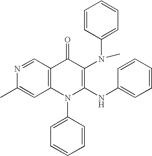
N1=CC2=C(C=C1C)N(C1=CC=CC=C1)C(NC1=CC=CC=C1)=C(N(C1=CC=CC=C1)C)C2=O
